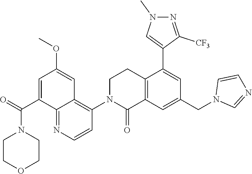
C12=C(C=C(CN3C=NC=C3)C=C1C1=CN(C)N=C1[CF3])C(=O)N(C1=C3C(=NC=C1)C(C(=O)N1CCOCC1)=CC(OC)=C3)CC2
